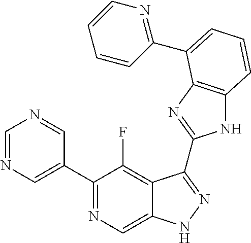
C1=NC=C(C2=NC=C3C(=C2F)C(C2=NC4=C(N2)C=CC=C4C2=NC=CC=C2)=NN3)C=N1
